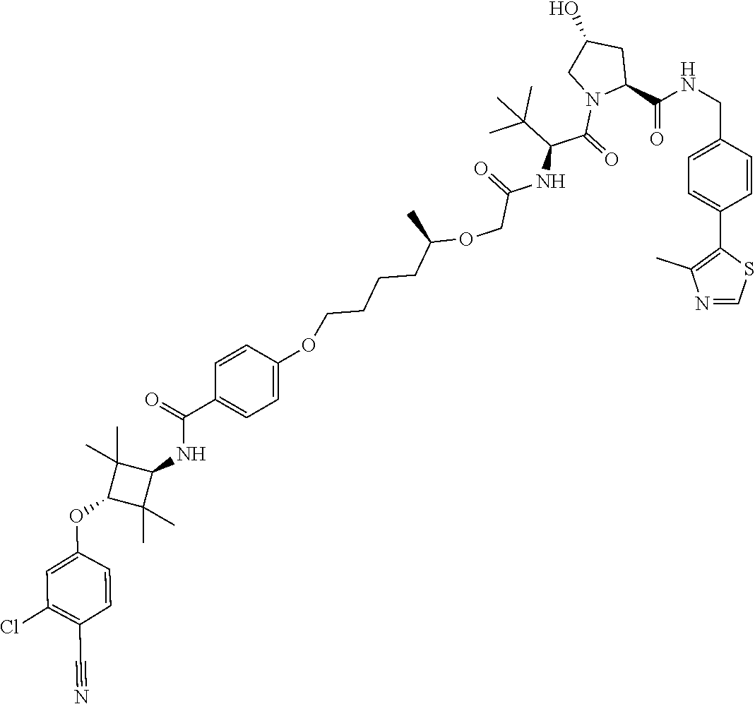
C1=C(CNC(C2CC(O)CN2C(=O)C(C(C)(C)C)NC(=O)COC(CCCCOC2=CC=C(C(=O)NC3C(C)(C)C(OC4=CC(Cl)=C(C#N)C=C4)C3(C)C)C=C2)C)=O)C=CC(C2=C(C)N=CS2)=C1
